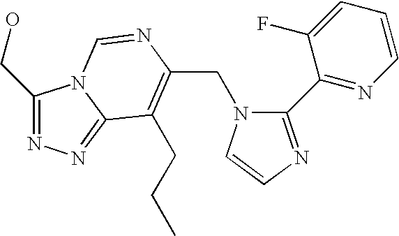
C(N1C(C2=NC=CC=C2F)=NC=C1)C1=C(CCC)C2=NN=C(CO)N2C=N1
